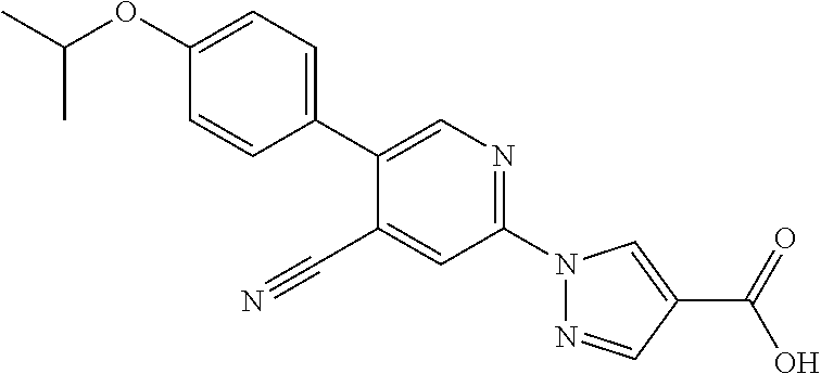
C1=CC(OC(C)C)=CC=C1C1=CN=C(N2N=CC(C(O)=O)=C2)C=C1C#N
